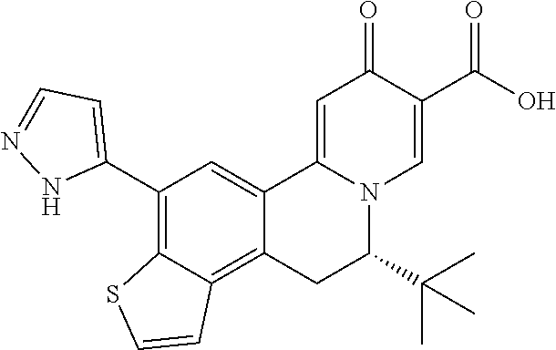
C12=CC(C3=CC=NN3)=C3C(=C1CC(C(C)(C)C)N1C2=CC(=O)C(C(O)=O)=C1)C=CS3
